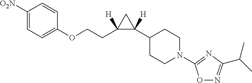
C1(C2([H])C(CCOC3=CC=C([O2N])C=C3)([H])C2)CCN(C2=NC(C(C)C)=NO2)CC1
